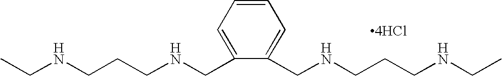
[4HCl].C(NCCCNCC1=CC=CC=C1CNCCCNCC)C
